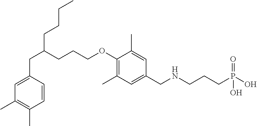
CCCCC(CCCOC1=C(C)C=C(CNCCCP(O)(=O)O)C=C1C)CC1=CC(C)=C(C)C=C1
